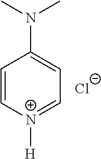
C1=C[N+]([H])=CC=C1N(C)C.[Cl-]
